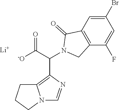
C1(Br)=CC2=C(C(F)=C1)CN(C(C([-O])=O)C1=C3N(C=N1)CCC3)C2=O.[Li]
